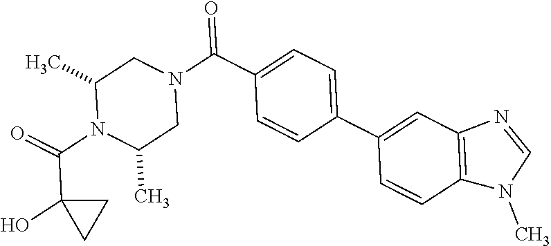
O=C(N1C(C)CN(C(=O)C2=CC=C(C3=CC4=C(C=C3)N(C)C=N4)C=C2)CC1C)C1(O)CC1
